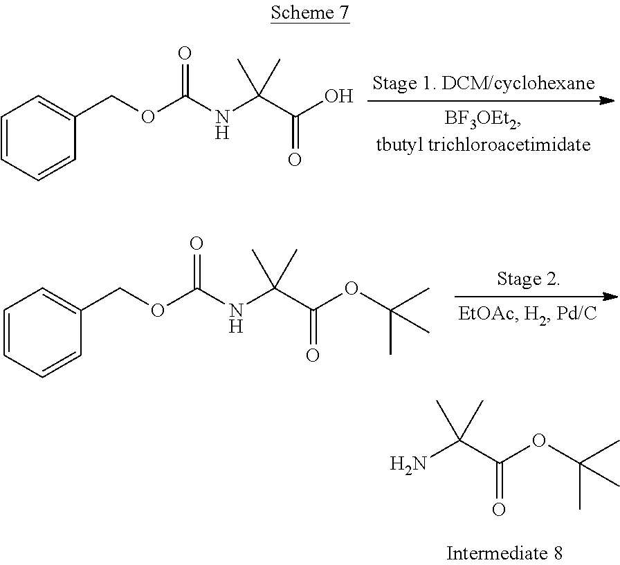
C1(COC(NC(C(O)=O)(C)C)=O)=CC=CC=C1.C1(COC(NC(C(OC(C)(C)C)=O)(C)C)=O)=CC=CC=C1.NC(C(OC(C)(C)C)=O)(C)C
